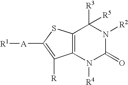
C12=C(SC([A][R1])=C1[R])C([R3])([R5])N([R2])C(=O)N2[R4]
